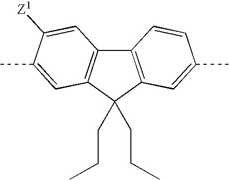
C12=C(C(CCC)(CCC)C3=C1C=C([Z1])C(C)=C3)C=C(C)C=C2
